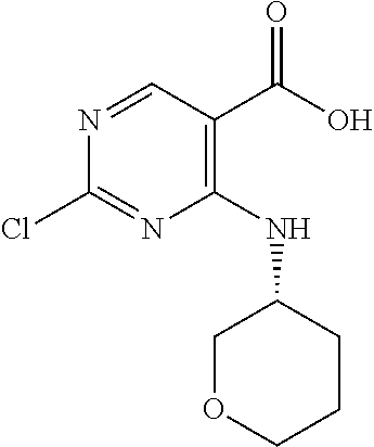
C1(NC2COCCC2)=C(C(O)=O)C=NC(Cl)=N1
